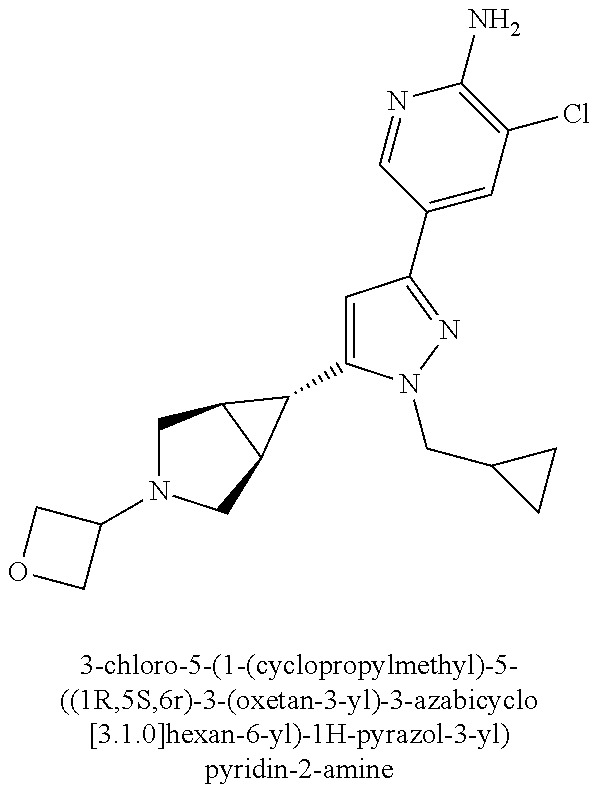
C1N(C2COC2)CC2C1C2C1=CC(C2=CC(Cl)=C(N)N=C2)=NN1CC1CC1
